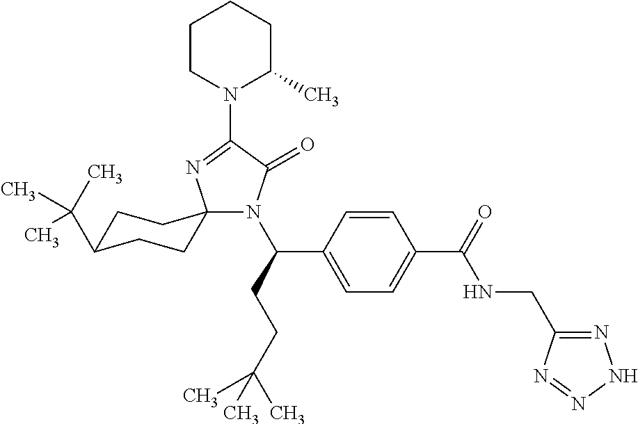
N1(C(CCC(C)(C)C)C2=CC=C(C(=O)NCC3=NNN=N3)C=C2)C(=O)C(N2C(C)CCCC2)=NC12CCC(C(C)(C)C)CC2
